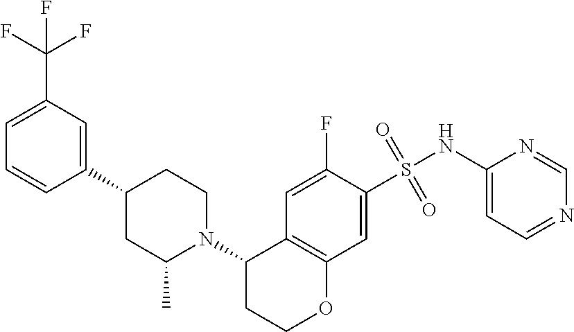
C1(NS(C2=CC3=C(C=C2F)C(N2C(C)CC(C4=CC(C(F)(F)F)=CC=C4)CC2)CCO3)(=O)=O)=CC=NC=N1
